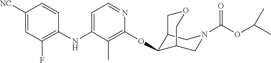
C1(NC2=CC=NC(OC3C4CN(C(OC(C)C)=O)CC3COC4)=C2C)=C(F)C=C([NC])C=C1
